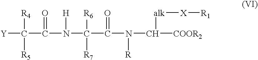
[Y]C(C(N(C(C(=O)N([R])C([COOR2])[alk][X][R1])([R7])[R6])[H])=O)([R5])[R4]
